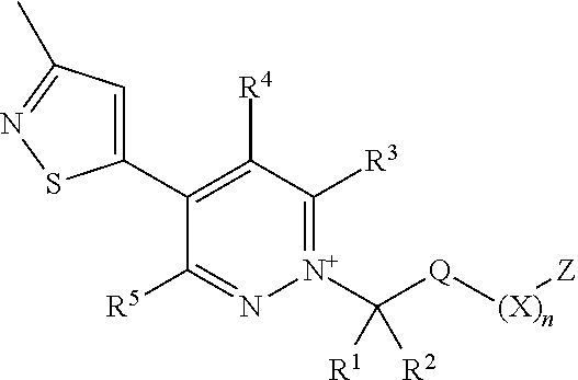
C1(C2=CC(C)=NS2)=C([R4])C([R3])=[N+](C([Q][(X)n][Z])([R1])[R2])N=C1[R5]
